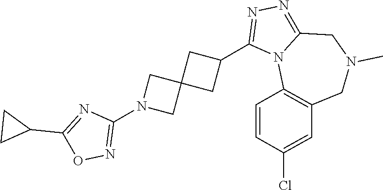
C1(N2CC3(C2)CC(C2=NN=C4N2C2=C(CN(C)C4)C=C(Cl)C=C2)C3)=NOC(C2CC2)=N1
